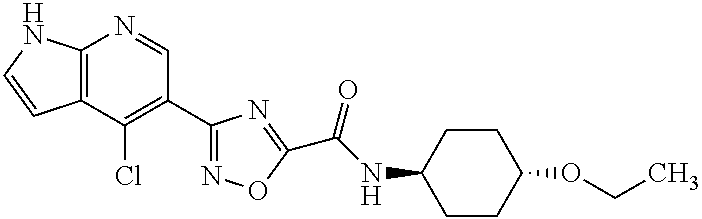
C12=C(C(Cl)=C(C3=NOC(C(NC4CCC(OCC)CC4)=O)=N3)C=N1)C=CN2
